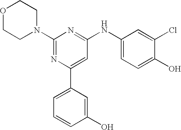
C1(N2CCOCC2)=NC(C2=CC=CC(O)=C2)=CC(NC2=CC=C(O)C(Cl)=C2)=N1
